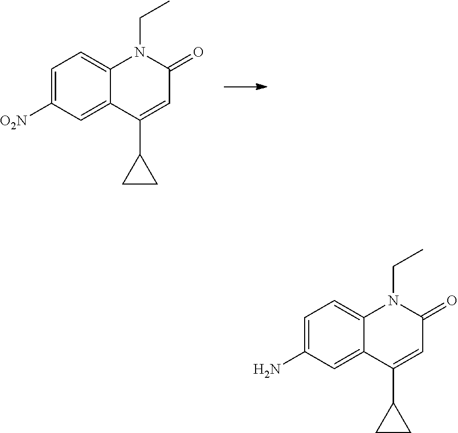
C1=C([O2N])C=C2C(=C1)N(CC)C(=O)C=C2C1CC1.C1=C(N)C=C2C(=C1)N(CC)C(=O)C=C2C1CC1
